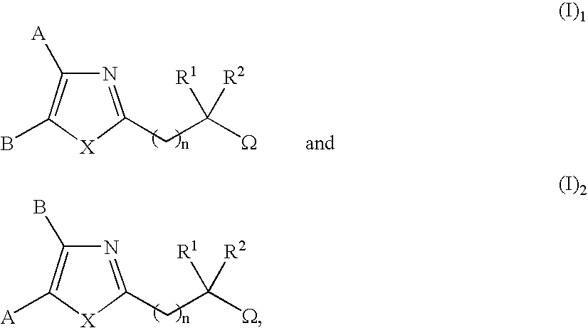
C1(B)=C([A])N=C(CC([W])([R1])[R2])[X]1.C1([A])=C(B)N=C(CC([W])([R1])[R2])[X]1
